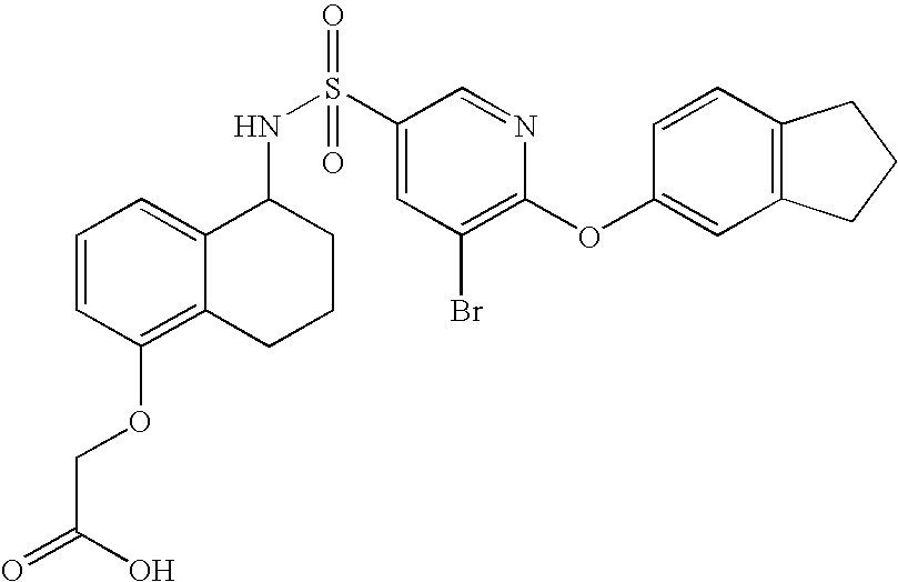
C1=CC(OCC(=O)O)=C2C(=C1)C(NS(C1=CC(Br)=C(OC3=CC4=C(C=C3)CCC4)N=C1)(=O)=O)CCC2
